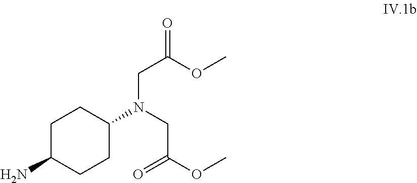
C1C(N)CCC(N(CC(OC)=O)CC(OC)=O)C1
